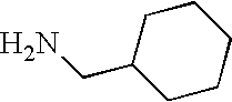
C1CCCCC1CN
